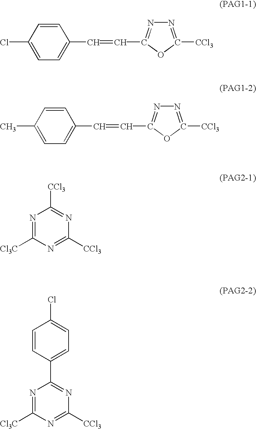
C1=CC(Cl)=CC=C1C=CC1=NN=C([CCl3])O1.C1=CC(C)=CC=C1C=CC1=NN=C([CCl3])O1.N1=C([Cl3C])N=C([CCl3])N=C1[CCl3].N1=C([Cl3C])N=C([CCl3])N=C1C1=CC=C(Cl)C=C1
